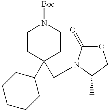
C1CC(C2CCCCC2)(CN2C(=O)OCC2C)CCN1[Boc]
